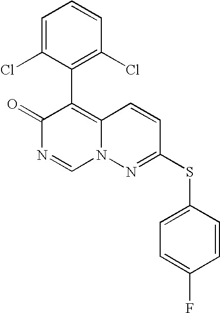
O=C1N=CN2C(=C1C1=C(Cl)C=CC=C1Cl)C=CC(SC1=CC=C(F)C=C1)=N2
